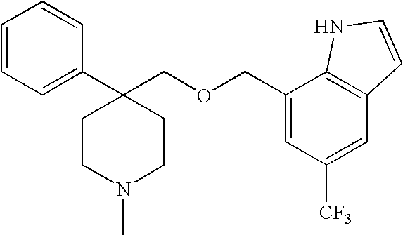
C1=CC=C(C2(COCC3=CC([CF3])=CC4=C3NC=C4)CCN(C)CC2)C=C1
